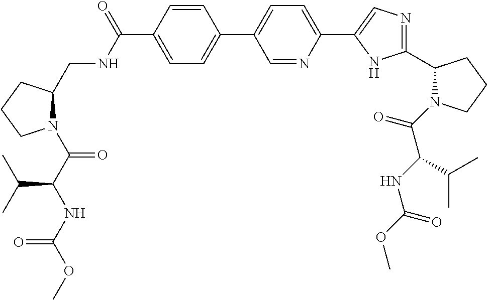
C1=CC(C(NCC2N(C(C(NC(OC)=O)C(C)C)=O)CCC2)=O)=CC=C1C1=CC=C(C2=CN=C(C3N(C(C(NC(OC)=O)C(C)C)=O)CCC3)N2)N=C1
